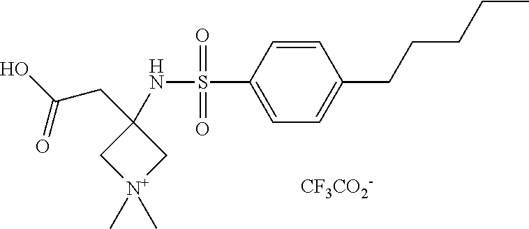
C1(NS(=O)(=O)C2=CC=C(CCCCC)C=C2)(CC(O)=O)C[N+](C)(C)C1.[CF3CO2-]
